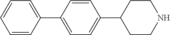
C1=CC(C2=CC=C(C3CCNCC3)C=C2)=CC=C1
